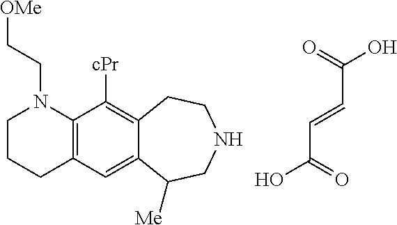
C(=O)(O)C=CC(=O)O.C1CCC2=C(N1CC[OMe])C([cPr])=C1C(=C2)C([Me])CNCC1
